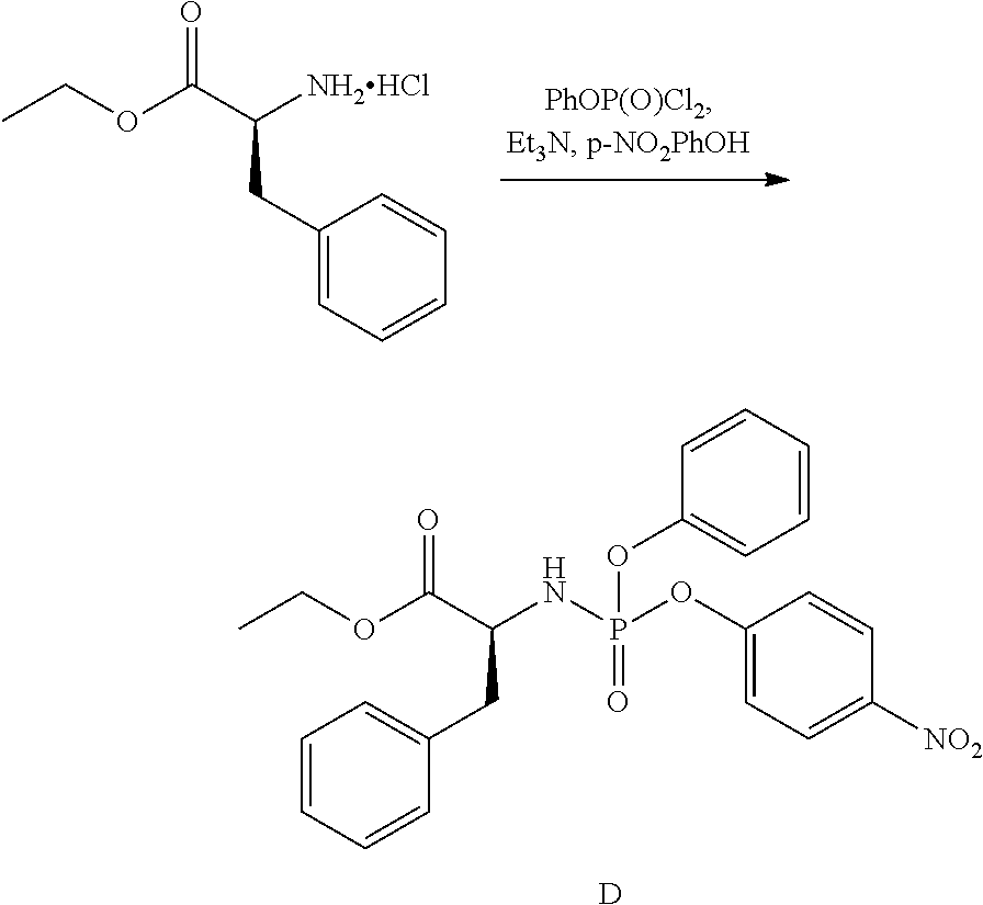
C1(CC(C(OCC)=O)[NH2HCl])=CC=CC=C1.C1(CC(C(OCC)=O)NP(OC2=CC=C([NO2])C=C2)(=O)OC2=CC=CC=C2)=CC=CC=C1.[D]
